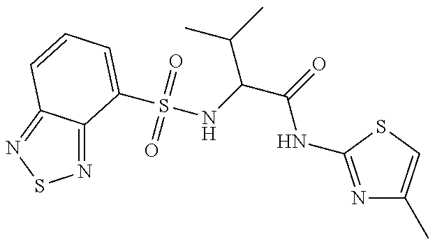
N1=C2C(=NS1)C=CC=C2S(NC(C(C)C)C(NC1=NC(C)=CS1)=O)(=O)=O
